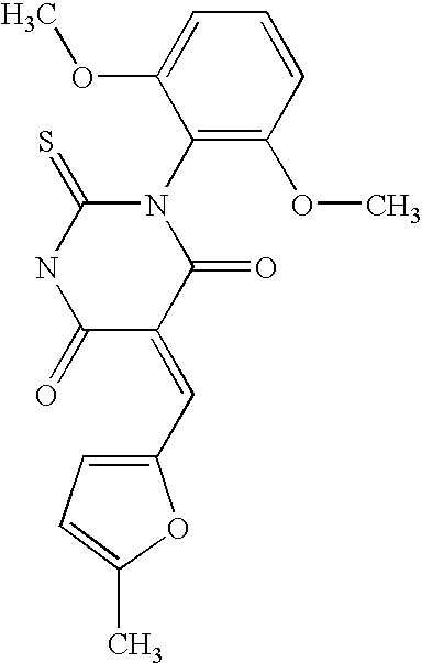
N1(C2=C(OC)C=CC=C2OC)C(=S)NC(=O)C(=CC2=CC=C(C)O2)C1=O
